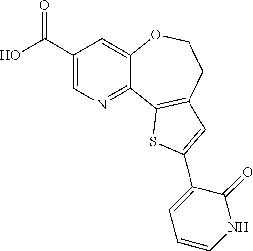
C1=C(C(O)=O)C=C2C(=N1)C1=C(CCO2)C=C(C2=CC=CNC2=O)S1
